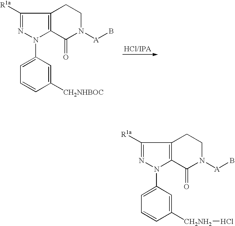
C1([R1a])=NN(C2=CC=CC([CH2NHBOC])=C2)C2=C1CCN([A]B)C2=O.C1([R1a])=NN(C2=CC=CC([CH2NH2]Cl)=C2)C2=C1CCN([A]B)C2=O
